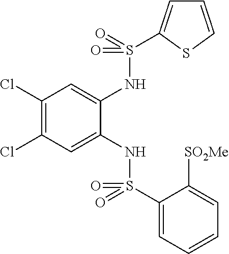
C1(Cl)=C(Cl)C=C(NS(C2=CC=CC=C2[SO2Me])(=O)=O)C(NS(=O)(=O)C2=CC=CS2)=C1
